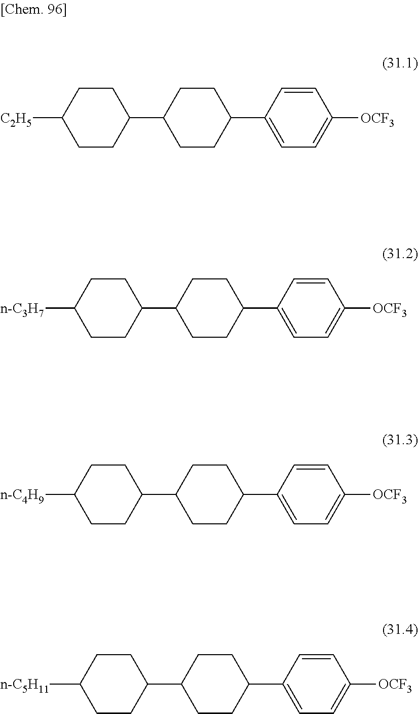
C1([C2H5])CCC(C2CCC(C3=CC=C([OCF3])C=C3)CC2)CC1.C1([n-C3H7])CCC(C2CCC(C3=CC=C([OCF3])C=C3)CC2)CC1.C1([n-C4H9])CCC(C2CCC(C3=CC=C([OCF3])C=C3)CC2)CC1.C1([n-C5H11])CCC(C2CCC(C3=CC=C([OCF3])C=C3)CC2)CC1
